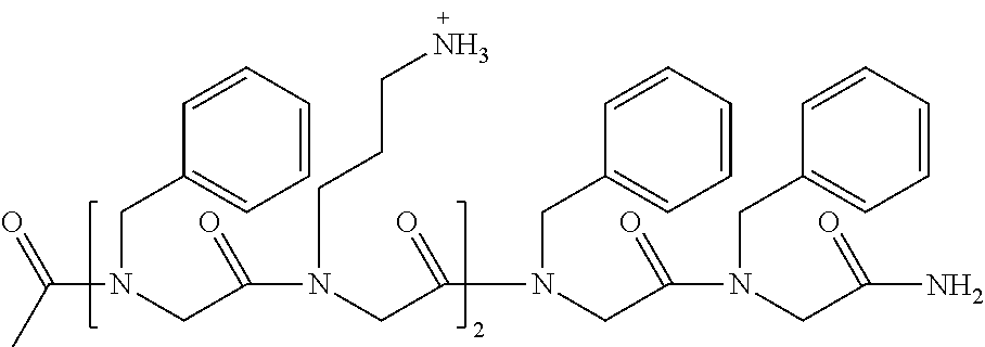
C(N(CC1=CC=CC=C1)CC(N(CC(=O)N(CC1=CC=CC=C1)CC(=O)N(CC1=CC=CC=C1)CC(=O)N)CCCN)=O)(C)=O
